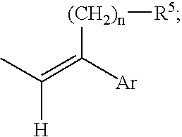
CC(=C([Ar])[(CH2)n][R5])[H]
